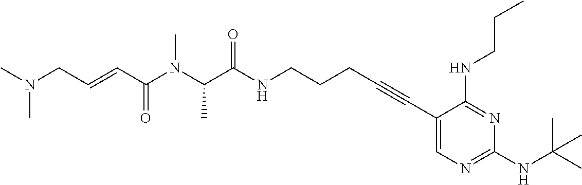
C(C(NCCCC#CC1=CN=C(NC(C)(C)C)N=C1NCCC)=O)(N(C(C=CCN(C)C)=O)C)C
